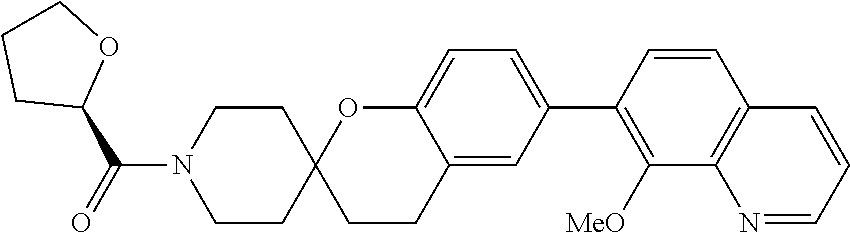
C1CC2(CCN1C(C1OCCC1)=O)CCC1=CC(C3=C([MeO])C4=C(C=C3)C=CC=N4)=CC=C1O2
